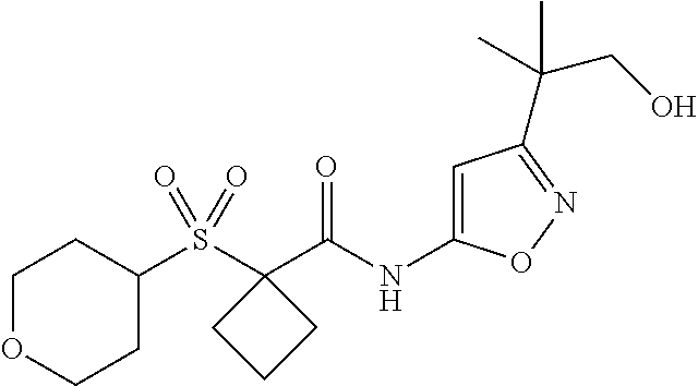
C1=C(NC(C2(S(C3CCOCC3)(=O)=O)CCC2)=O)ON=C1C(CO)(C)C
